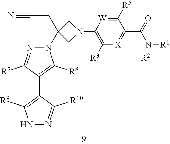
C1([R5])=[W]C(N2CC(CC#N)(N3N=C([R7])C(C4=C([R9])NN=C4[R10])=C3[R8])C2)=C([R3])[X]=C1C(=O)N[R1].[R2]
